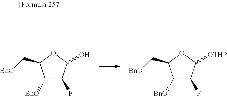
C1([BnO])C(F)C(O)OC1C[BnO].C1([BnO])C(F)C([OTHP])OC1C[BnO]
